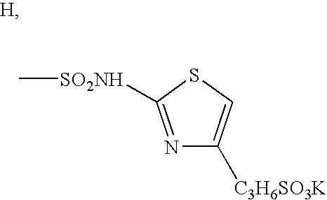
N1=C([SO2NH]C)SC=C1[C3H6SO3K]
